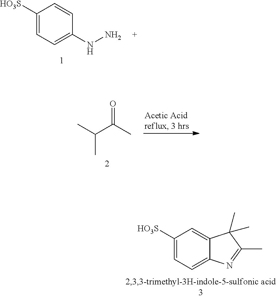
C1([HO3S])=CC=C(NN)C=C1.O=C(C)C(C)C.C1([HO3S])=CC=C2C(=C1)C(C)(C)C(C)=N2
